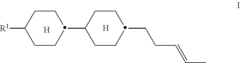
[R1]C1CCC(C2CCC(CCC=CC)CC2)CC1.[H].[H]
